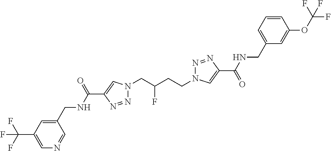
C1(C(NCC2=CC(C(F)(F)F)=CN=C2)=O)=CN(CC(CCN2N=NC(C(=O)NCC3=CC=CC(OC(F)(F)F)=C3)=C2)F)N=N1
